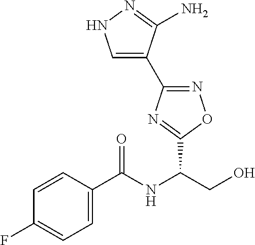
C1(C2=CNN=C2N)=NOC(C(CO)NC(C2=CC=C(F)C=C2)=O)=N1
